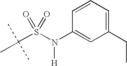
C(S(N(C1=CC(CC)=CC=C1)[H])(=O)=O)(C)(C)C
